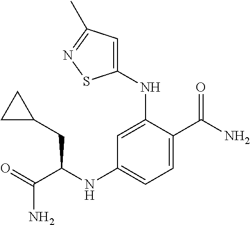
C1(NC(C(=O)N)CC2CC2)=CC=C(C(N)=O)C(NC2=CC(C)=NS2)=C1
